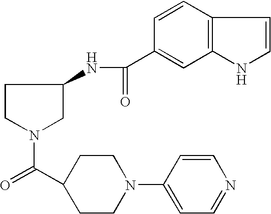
C1CN(C(=O)C2CCN(C3=CC=NC=C3)CC2)CC1NC(C1=CC2=C(C=C1)C=CN2)=O
